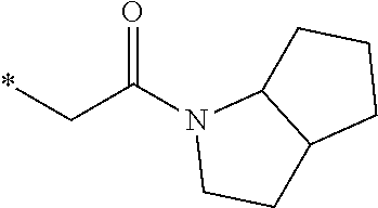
*CC(N1CCC2C1CCC2)=O
